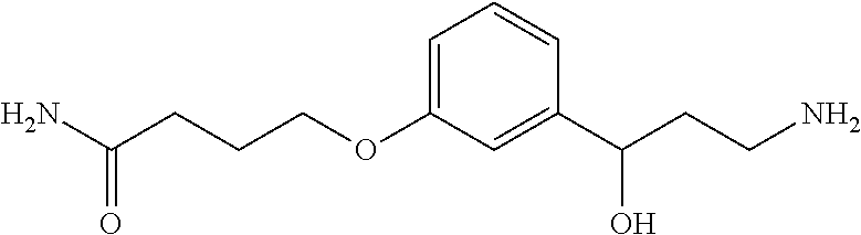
C(COC1=CC=CC(C(CCN)O)=C1)CC(N)=O
